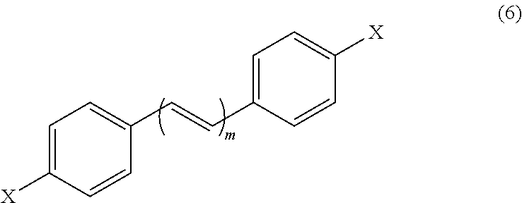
C1=C([X])C=CC(C=CC2=CC=C([X])C=C2)=C1
